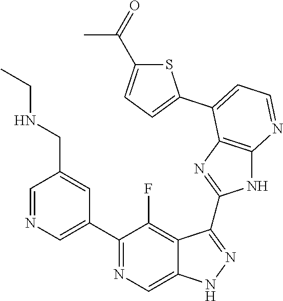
C1=NC=C(C2=NC=C3C(=C2F)C(C2=NC4=C(N2)N=CC=C4C2=CC=C(C(=O)C)S2)=NN3)C=C1CNCC
